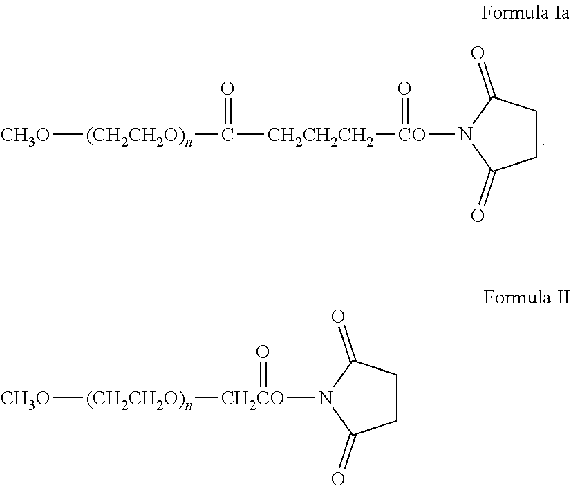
[CH3O][(CH2CH2O)n]C(=O)[CH2CH2CH2][CO](=O)N1C(=O)CCC1=O.[CH3O][(CH2CH2O)n][CH2CO](N1C(=O)CCC1=O)=O
